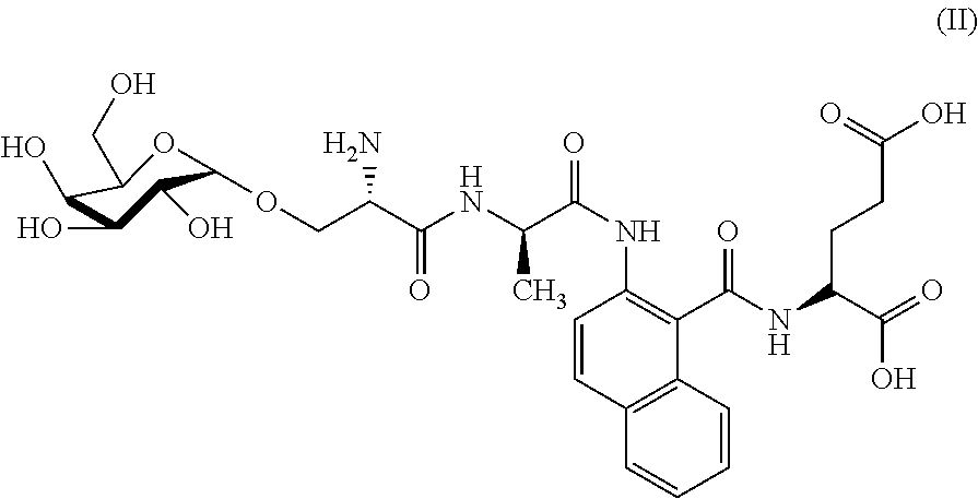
C1(O)C(O)C(O)C(OCC(C(NC(C(NC2=C(C(NC(C(=O)O)CCC(O)=O)=O)C3=C(C=C2)C=CC=C3)=O)C)=O)N)OC1CO
